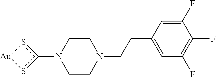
c1(N2CCN(CCC3=CC(F)=C(F)C(F)=C3)CC2)s[Au]s1
